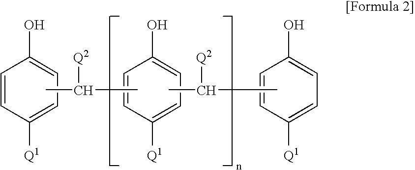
C1=CC([Q1])=CC=C1O.CC(C)[Q2].C1=CC([Q1])=CC=C1O.CC(C)[Q2].C1=CC([Q1])=CC=C1O
